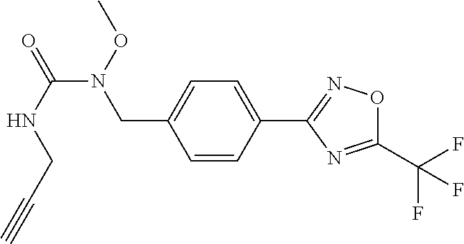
C1=CC(C2=NOC(C(F)(F)F)=N2)=CC=C1CN(C(NCC#C)=O)OC
